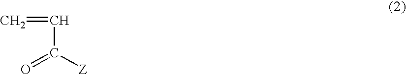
C(C([Z])=O)=C
